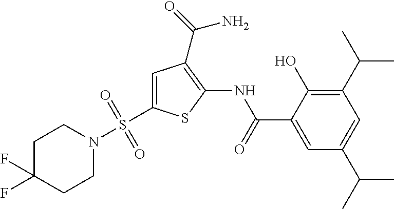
C1(C(C)C)=C(O)C(C(=O)NC2=C(C(=O)N)C=C(S(N3CCC(F)(F)CC3)(=O)=O)S2)=CC(C(C)C)=C1
